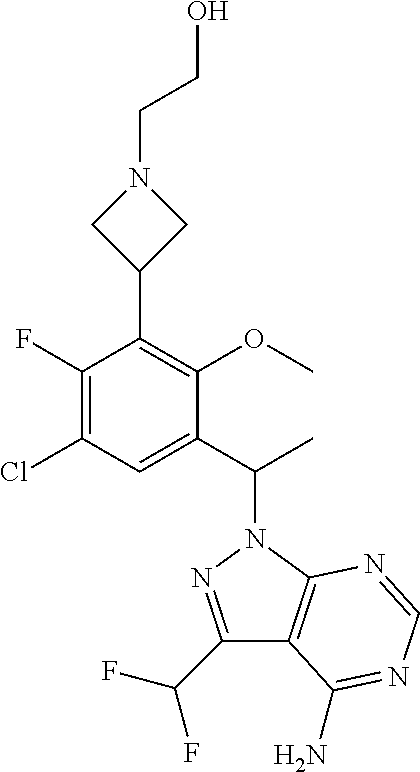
C1(C2=C(OC)C(C(C)N3N=C(C(F)F)C4=C3N=CN=C4N)=CC(Cl)=C2F)CN(CCO)C1
